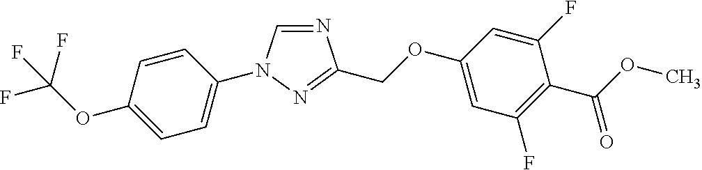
N1=CN(C2=CC=C(OC(F)(F)F)C=C2)N=C1COC1=CC(F)=C(C(OC)=O)C(F)=C1
